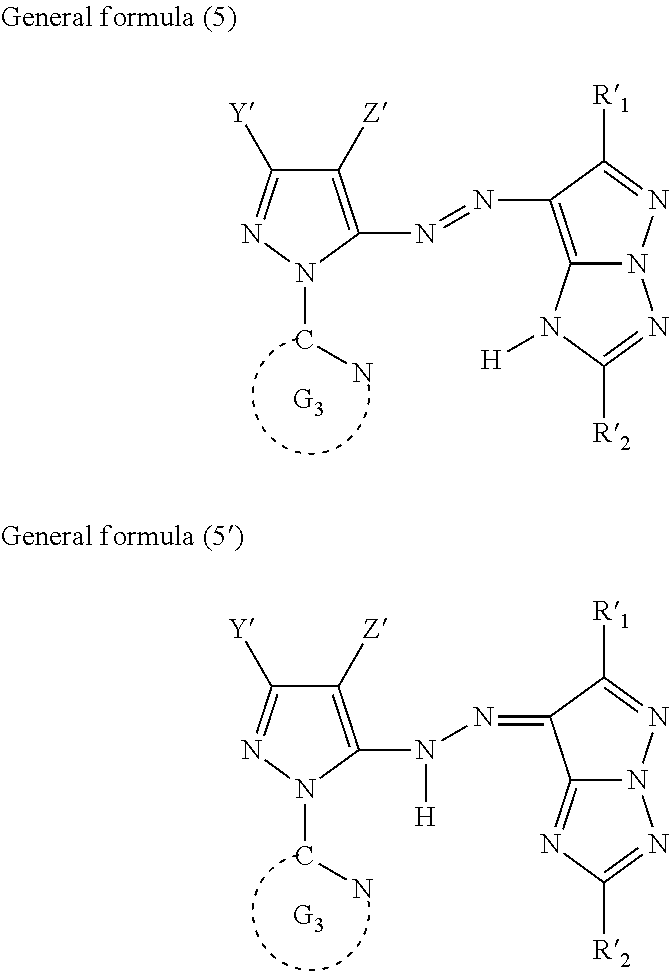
C1([Z])=C(N=NC2=C3N(N=C2[R1])N=C([R2])N3[H])N(CN)N=C1[Y].C1([Z])=C(N(N=C2C3=NC([R2])=NN3N=C2[R1])[H])N(CN)N=C1[Y]
